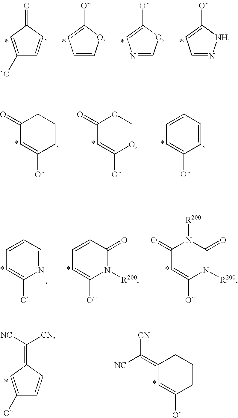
C1([~O])=CC(=O)C=C1.C1=COC([O~])=C1.N1=COC([O~])=C1.C1=N[NH]C([O~])=C1.C1(=O)C=C([O~])CCC1.C1(=O)C=C([O~])OCO1.C1=CC=CC([O~])=C1.C1=CC=NC([O~])=C1.C1=CC(=O)N([R200])C([O~])=C1.C1(=O)C=C([O~])N([R200])C(=O)N1[R200].C1([O~])=CC(=C([NC])[CN])C=C1.C1(=C([NC])[CN])C=C([O~])CCC1
